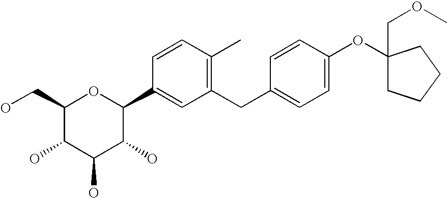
C1(CO)C(O)C(O)C(O)C(C2=CC(CC3=CC=C(OC4(COC)CCCC4)C=C3)=C(C)C=C2)O1
